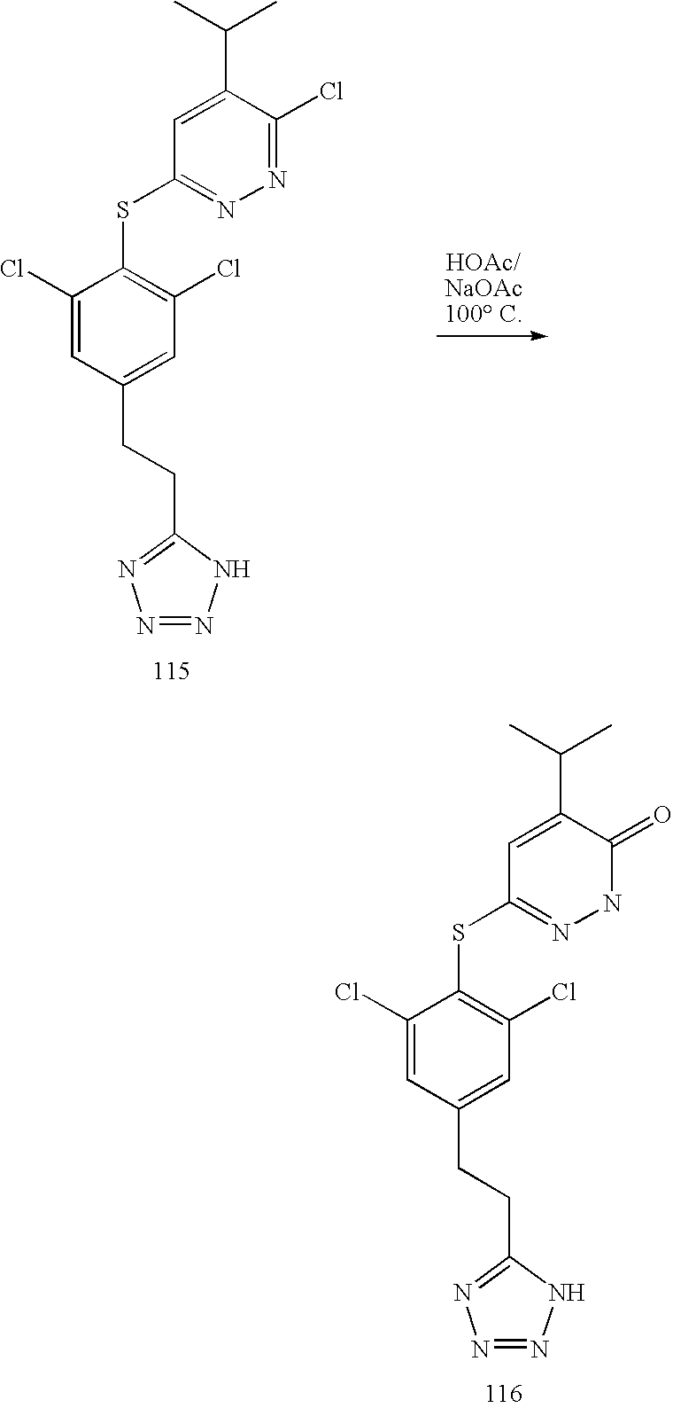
C1(Cl)=CC(CCC2=NN=NN2)=CC(Cl)=C1SC1=NNC(=O)C(C(C)C)=C1.C1(Cl)=CC(CCC2=NN=NN2)=CC(Cl)=C1SC1=NN=C(Cl)C(C(C)C)=C1
